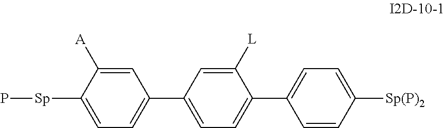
C1=C([L])C(C2=CC=C([Sp(P)2])C=C2)=CC=C1C1=CC=C([Sp]P)C([A])=C1
